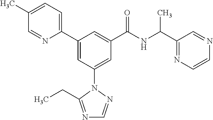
C1(C2=CC(N3N=CN=C3CC)=CC(C(NC(C3=NC=CN=C3)C)=O)=C2)=CC=C(C)C=N1
